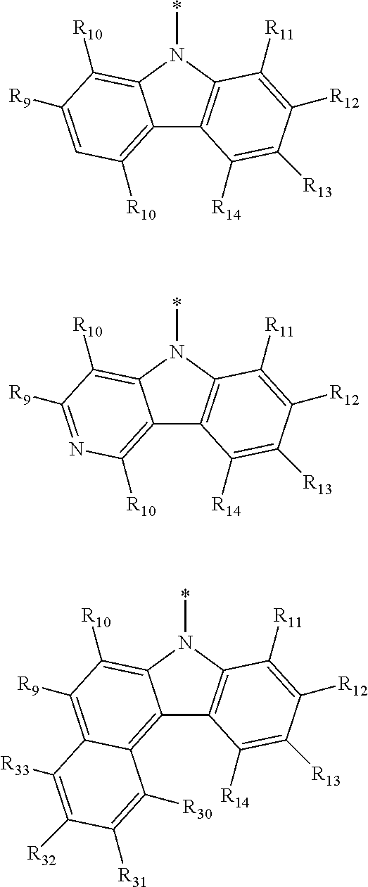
C12=C([R10])C=C([R9])C([R10])=C1N(*)C1=C2C([R14])=C([R13])C([R12])=C1[R11].C12=C([R10])N=C([R9])C([R10])=C1N(*)C1=C2C([R14])=C([R13])C([R12])=C1[R11].C12=C3C(=C([R9])C([R10])=C1N(*)C1=C2C([R14])=C([R13])C([R12])=C1[R11])C([R33])=C([R32])C([R31])=C3[R30]
